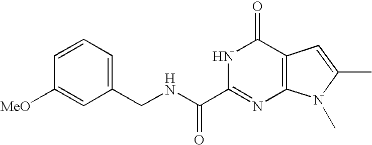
C1(CNC(C2=NC3=C(C(=O)N2)C=C(C)N3C)=O)=CC=CC([MeO])=C1
